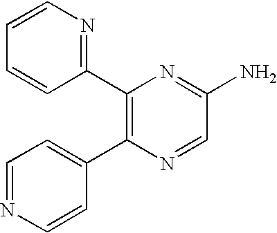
C1(C2=C(C3=CC=NC=C3)N=CC(N)=N2)=NC=CC=C1
